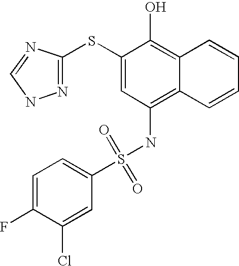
C1=C(F)C(Cl)=CC(S(NC2=C3C(=C(O)C(SC4=NNC=N4)=C2)C=CC=C3)(=O)=O)=C1
